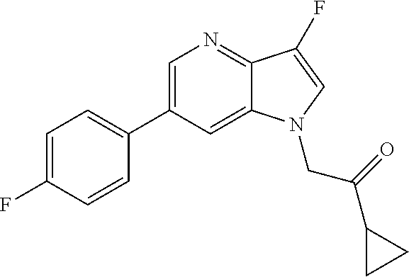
C1=C(C2=CC=C(F)C=C2)C=C2C(=N1)C(F)=CN2CC(=O)C1CC1
